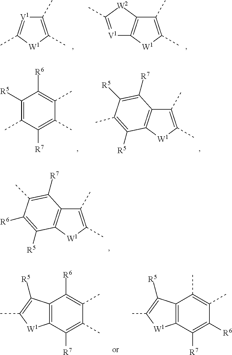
C1(C)=C(C)[W1]C(C)=[V1]1.C1(C)=C(C)[W1]C2=C1[W2]C(C)=[V1]2.C1([R5])=C(C)C([R7])=C(C)C(C)=C1[R6].C1(C)=C(C)[W1]C2=C1C([R7])=C([R5])C(C)=C2[R5].C1(C)=C(C)[W1]C2=C1C([R7])=C(C)C([R6])=C2[R5].C12=C(C([R7])=C(C)C(C)=C1[R6])[W1]C(C)=C2[R5].C12=C(C([R7])=C([R6])C(C)=C1C)[W1]C(C)=C2[R5]
